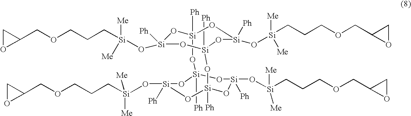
[Si]1([Ph])(O[Si]([Me])([Me])CCCOCC2CO2)O[Si]2([Ph])O[Si]([Ph])(O[Si]([Me])([Me])CCCOCC3OC3)O[Si]([Ph])(O1)O[Si]1([Ph])O[Si](O[Si]([Me])([Me])CCCOCC3OC3)([Ph])O[Si]([Ph])(O[Si](O[Si](CCCOCC3CO3)([Me])[Me])([Ph])O1)O2
